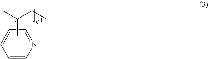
C1=CN=CC=C1.CC(C)CC
